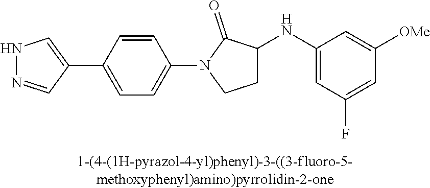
N1N=CC(C2=CC=C(N3C(=O)C(NC4=CC(F)=CC([OMe])=C4)CC3)C=C2)=C1
